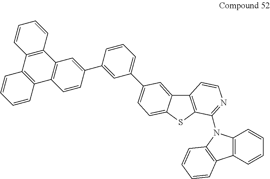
C12=C(SC3=CC=C(C4=CC=CC(C5=CC6=C(C=C5)C5=C(C7=C6C=CC=C7)C=CC=C5)=C4)C=C13)C(N1C3=C(C=CC=C3)C3=C1C=CC=C3)=NC=C2
